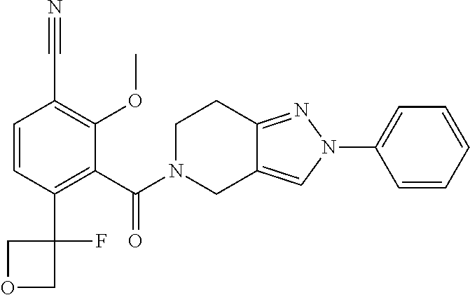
C1(C(=O)N2CC3=CN(C4=CC=CC=C4)N=C3CC2)=C(C2(F)COC2)C=CC(C#N)=C1OC
